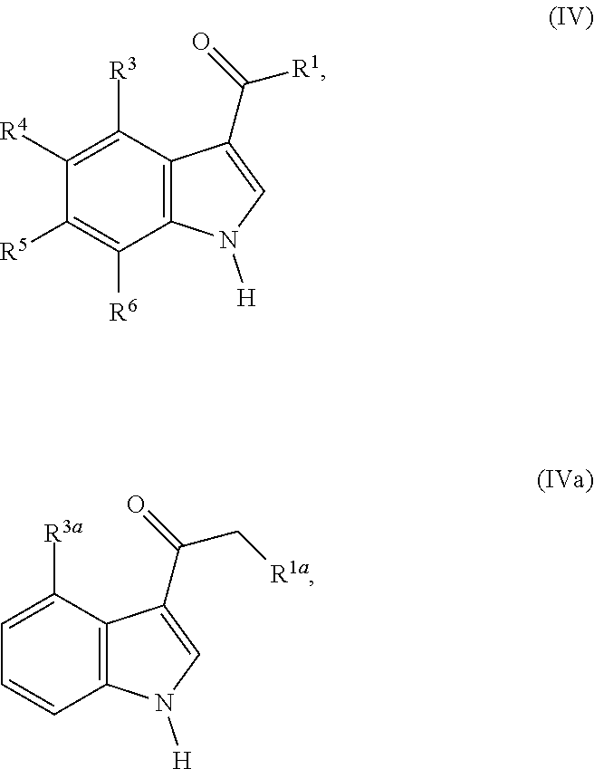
C12=C(C([R3a])=CC=C1)C(C(=O)C[R1a])=CN2[H].C12=C(C([R3])=C([R4])C([R5])=C1[R6])C(C(=O)[R1])=CN2[H]
